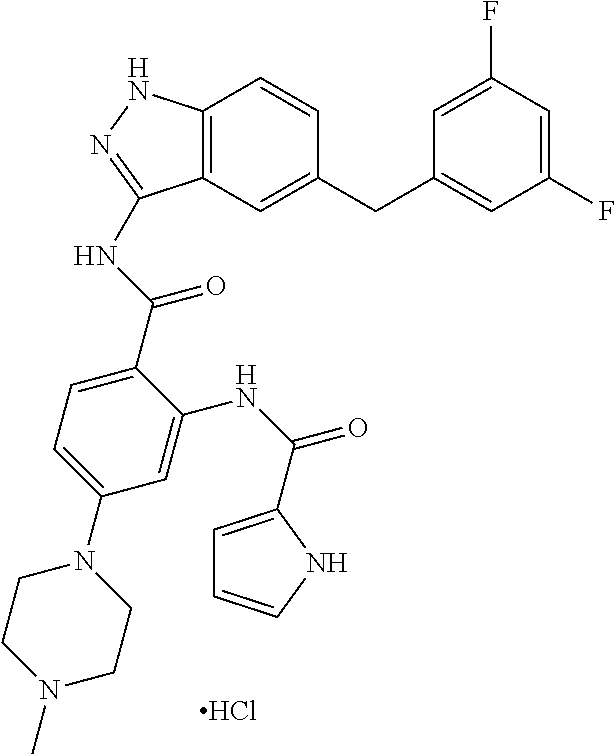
Cl.C1CN(C)CCN1C1=CC=C(C(=O)NC2=NNC3=C2C=C(CC2=CC(F)=CC(F)=C2)C=C3)C(NC(=O)C2=CC=CN2)=C1
